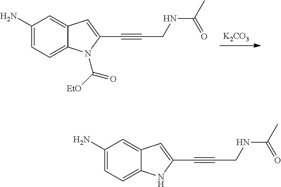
[K2CO3].C1(N)=CC=C2C(=C1)C=C(C#CCNC(=O)C)N2C([EtO])=O.C1(N)=CC=C2C(=C1)C=C(C#CCNC(=O)C)N2
